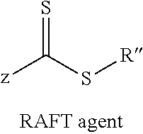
S=C(S[R])[z]
